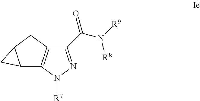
C1(C(N([R9])[R8])=O)=NN([R7])C2=C1CC1C2C1
